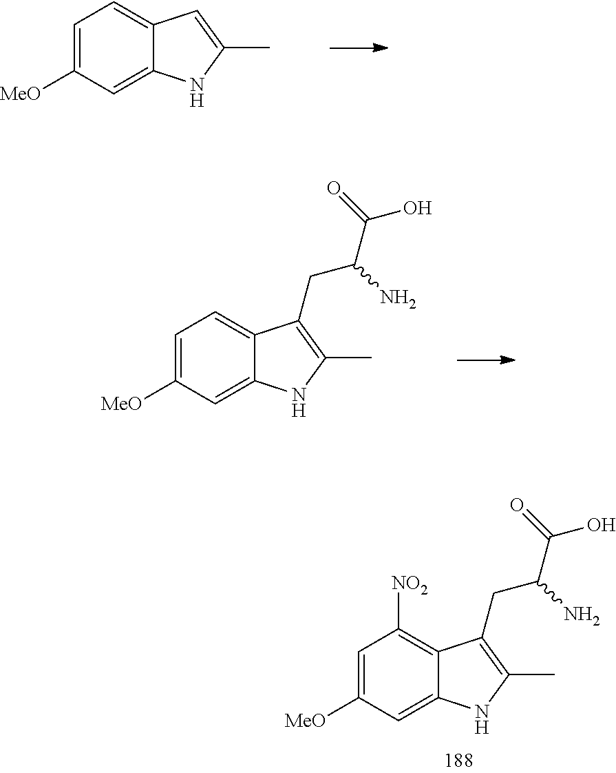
C1=C([MeO])C=C2C(=C1)C=C(C)N2.C1=C([MeO])C=C2C(=C1)C(CC(C(=O)O)N)=C(C)N2.C1=C([MeO])C=C2C(=C1[NO2])C(CC(C(=O)O)N)=C(C)N2
